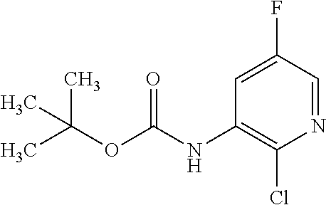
C1=C(F)C=NC(Cl)=C1NC(OC(C)(C)C)=O
